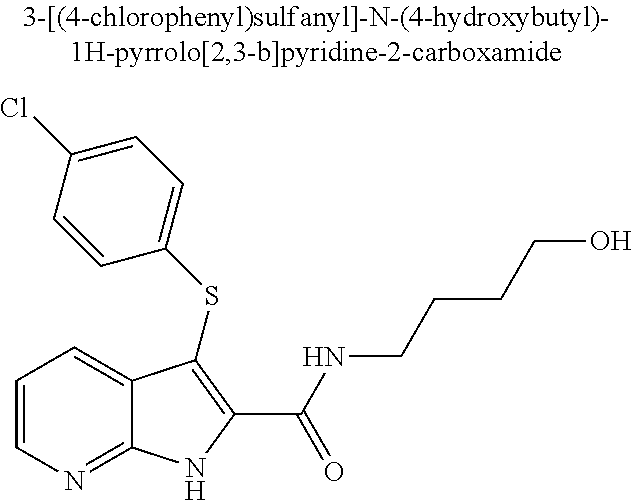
N(CCCCO)C(C1=C(SC2=CC=C(Cl)C=C2)C2=CC=CN=C2N1)=O
